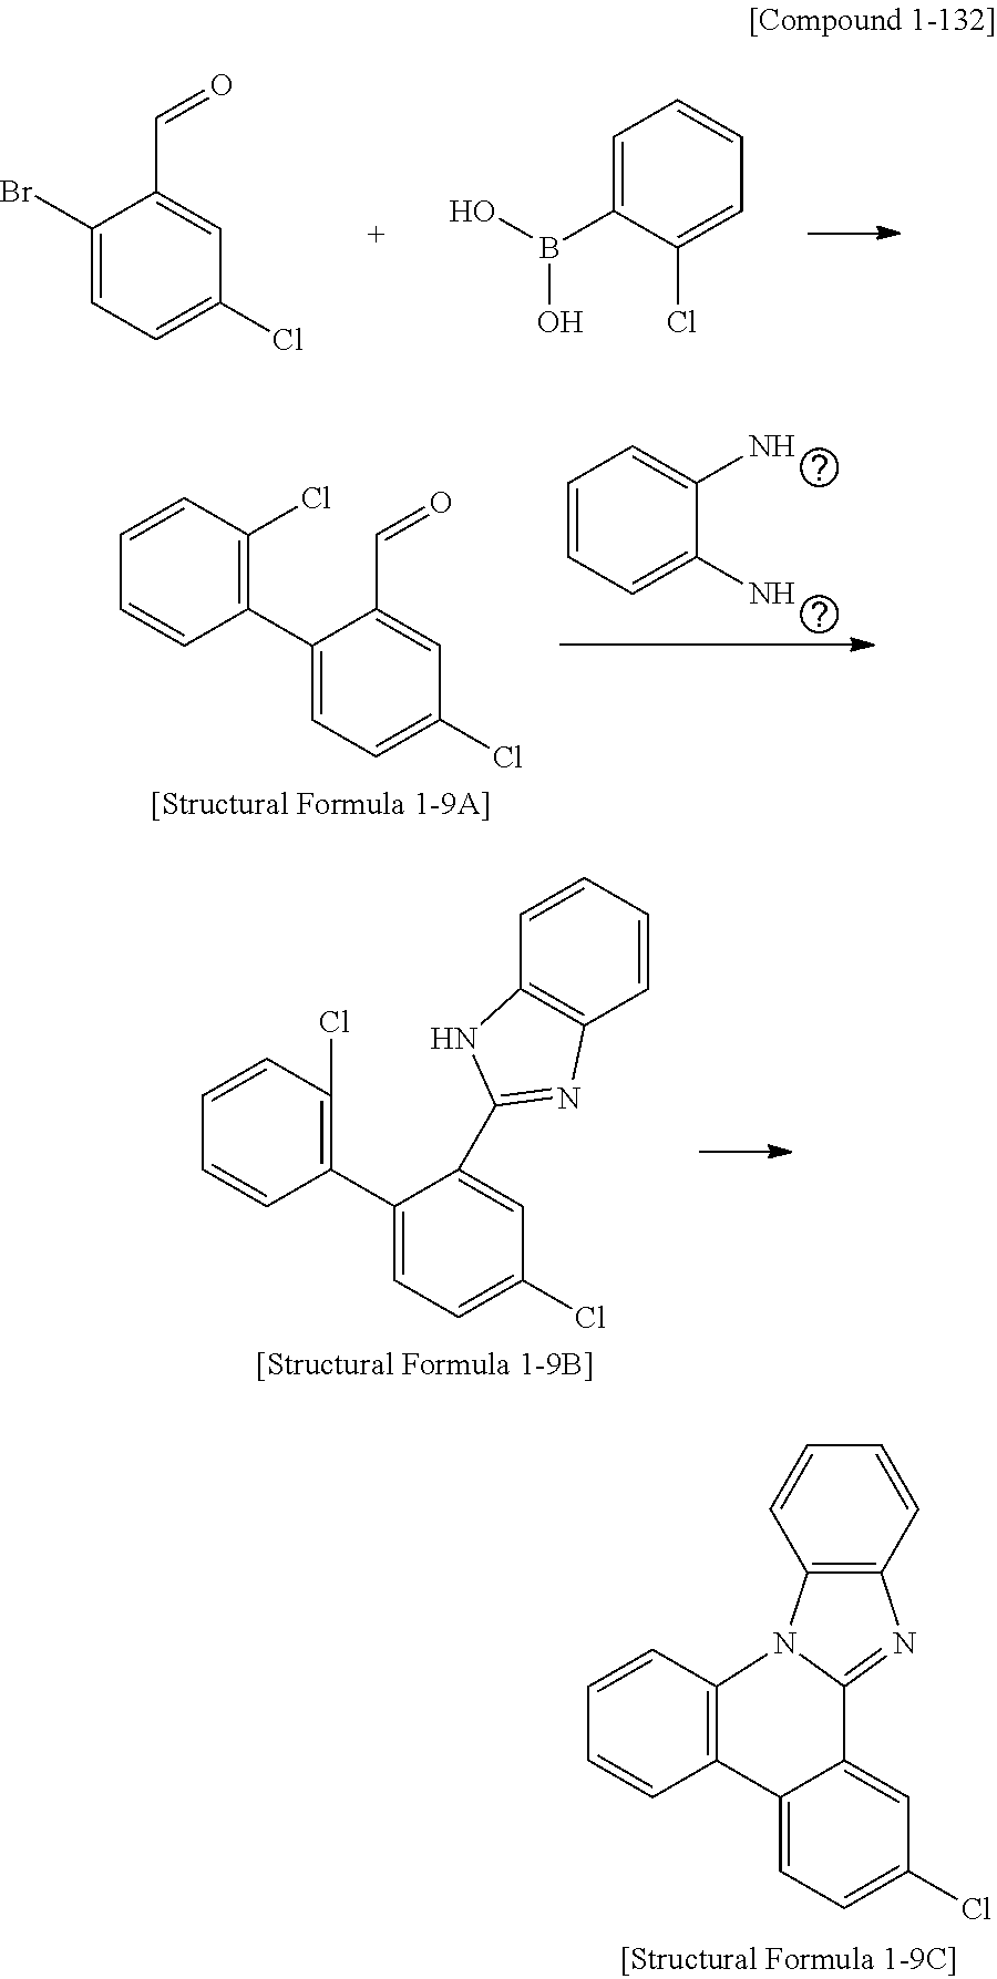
C1=CC2=C(C=C1)N=C1N2C2=C(C=CC=C2)C2=CC=C(Cl)C=C12.C1(Br)=CC=C(Cl)C=C1C=O.C1=C(B(O)O)C(Cl)=CC=C1.C1=CC(Cl)=C(C2=CC=C(Cl)C=C2C2=NC3=C(C=CC=C3)N2)C=C1.C1=CC(Cl)=C(C2=CC=C(Cl)C=C2C=O)C=C1.C1=CC=C(N)C(N)=C1
